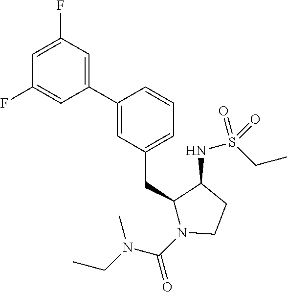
C1(C2=CC(CC3N(C(N(CC)C)=O)CCC3NS(CC)(=O)=O)=CC=C2)=CC(F)=CC(F)=C1
